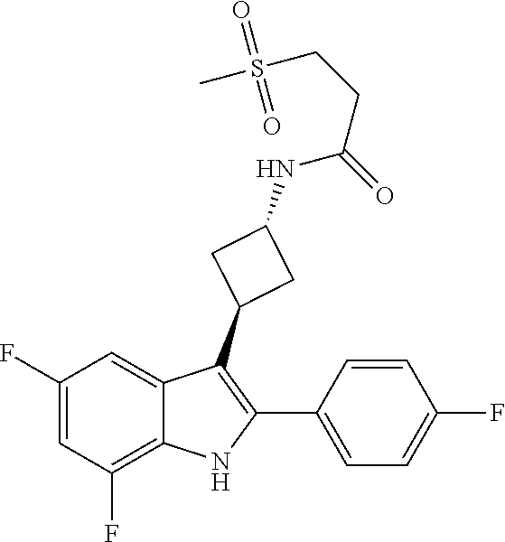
C1(F)=CC(F)=C2C(=C1)C(C1CC(NC(CCS(C)(=O)=O)=O)C1)=C(C1=CC=C(F)C=C1)N2
